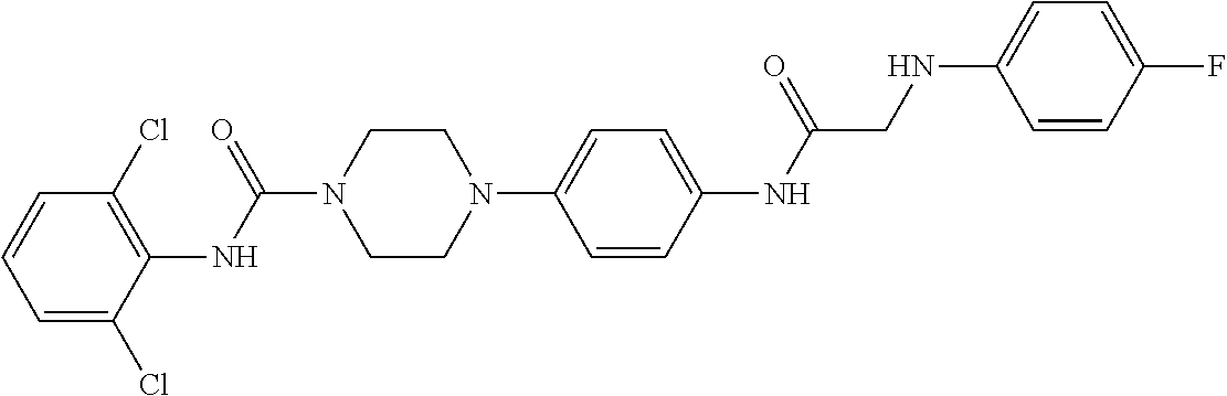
C1=C(Cl)C(NC(N2CCN(C3=CC=C(NC(CNC4=CC=C(F)C=C4)=O)C=C3)CC2)=O)=C(Cl)C=C1
